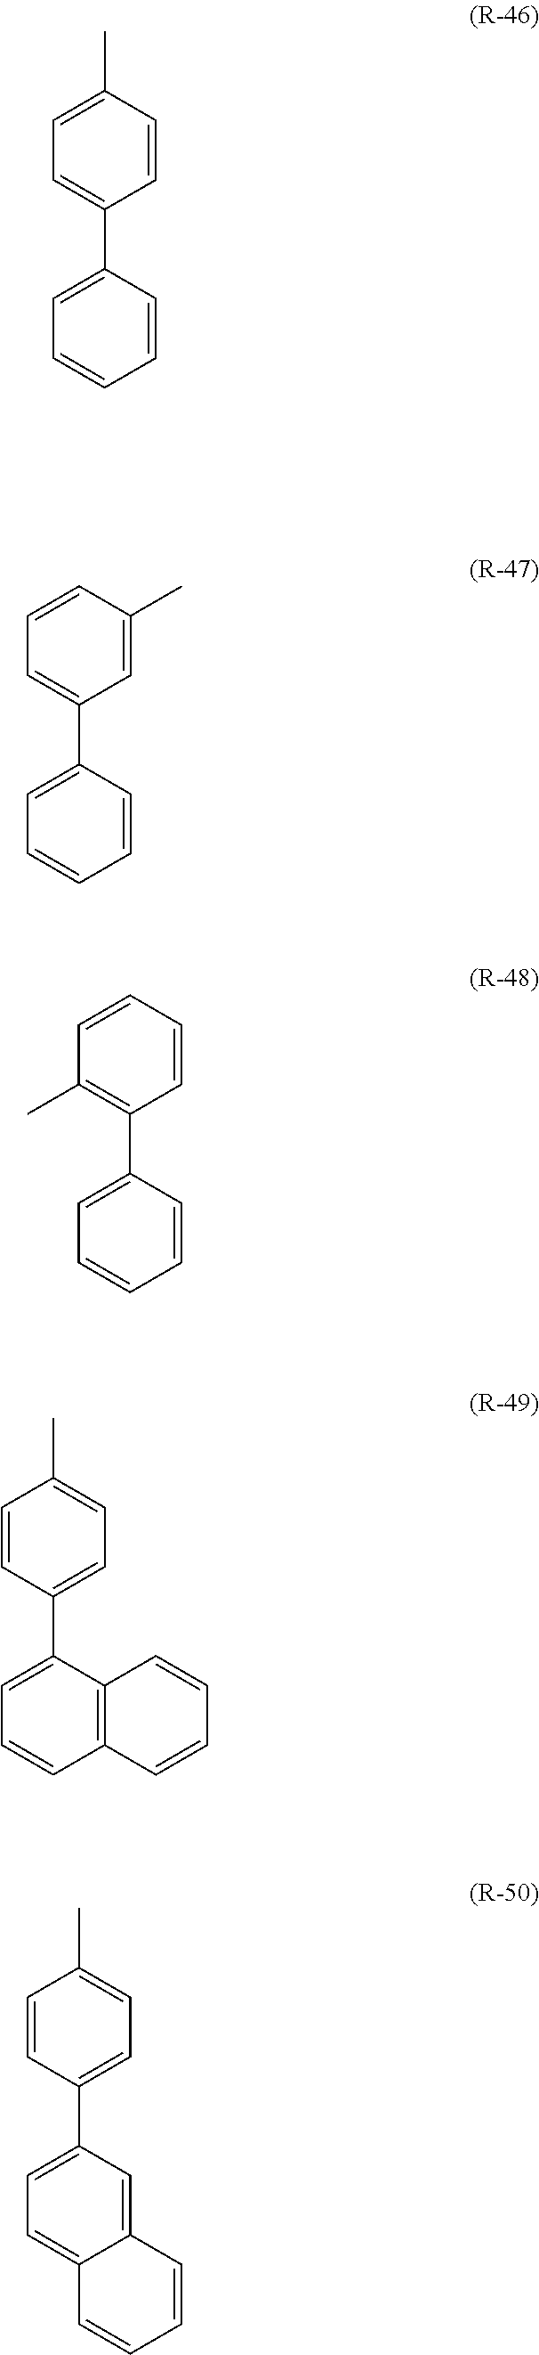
C1=CC(C2=CC=C(C)C=C2)=CC=C1.C1=CC(C2=CC=CC(C)=C2)=CC=C1.C1=CC(C2=C(C)C=CC=C2)=CC=C1.C1=CC(C2=CC=CC3=C2C=CC=C3)=CC=C1C.C1=CC(C2=CC=C3C(=C2)C=CC=C3)=CC=C1C
